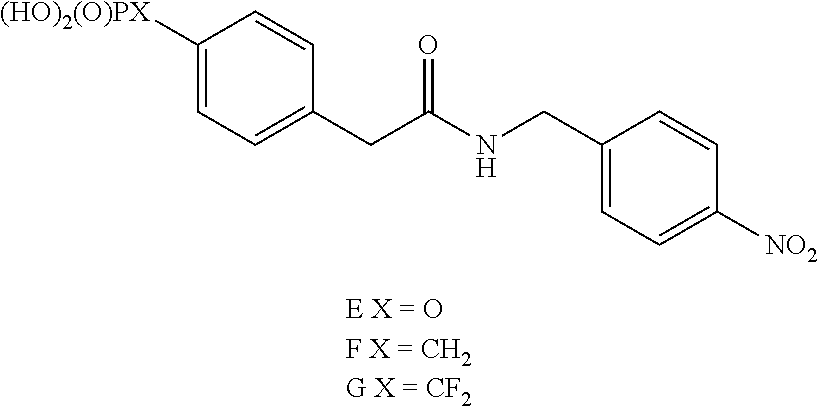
C1([(HO)2(O)PX])=CC=C(CC(NCC2=CC=C([NO2])C=C2)=O)C=C1
